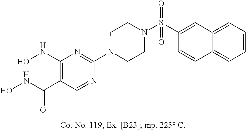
N1(C2=NC(NO)=C(C(NO)=O)C=N2)CCN(S(C2=CC3=CC=CC=C3C=C2)(=O)=O)CC1
